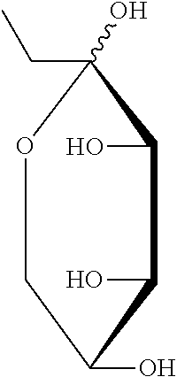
O1C(CC)(O)C(O)C(O)C(O)C1
